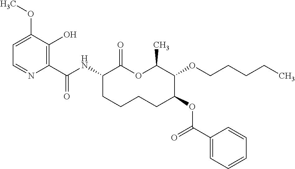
C1(C(NC2C(=O)OC(C)C(OCCCCC)C(OC(C3=CC=CC=C3)=O)CCCC2)=O)=C(O)C(OC)=CC=N1
